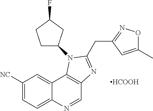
C1([NC])=CC=C2C(=C1)C1=C(C=N2)N=C(CC2=NOC(C)=C2)N1C1CCC(F)C1.[HCOOH]
